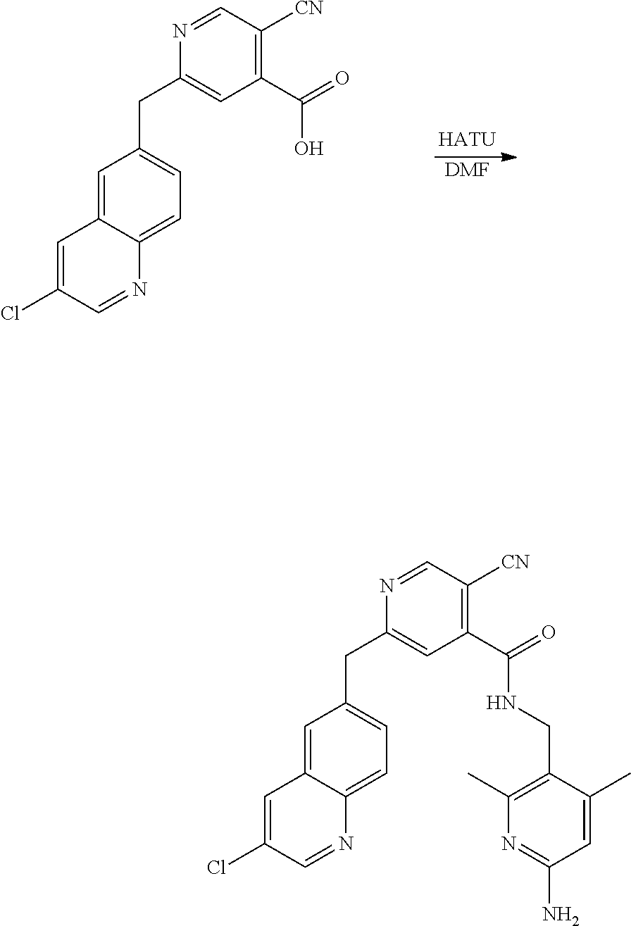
C1(C(O)=O)=C([CN])C=NC(CC2=CC=C3C(=C2)C=C(Cl)C=N3)=C1.[DMF].[HATU].C1(C(NCC2=C(C)N=C(N)C=C2C)=O)=C([CN])C=NC(CC2=CC=C3C(=C2)C=C(Cl)C=N3)=C1
